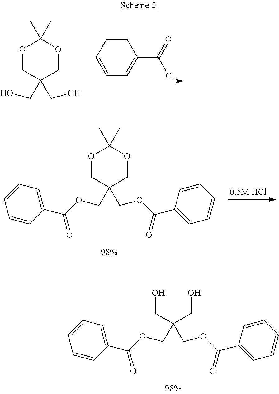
C(C1=CC=CC=C1)(=O)OCC(CO)(CO)COC(C1=CC=CC=C1)=O.C1=CC=CC(C(=O)Cl)=C1.O1CC(CO)(CO)COC1(C)C.C(C1=CC=CC=C1)(=O)OCC1(COC(C2=CC=CC=C2)=O)COC(C)(C)OC1
